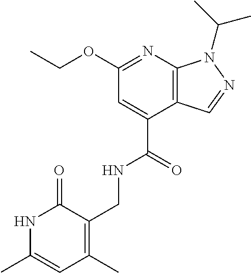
CCOC1=NC2=C(C(C(=O)NCC3=C(C)C=C(C)NC3=O)=C1)C=NN2C(C)C
